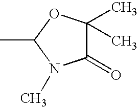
CC1N(C)C(=O)C(C)(C)O1
